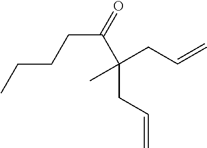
C(CC=C)(CC=C)(C)C(=O)CCCC
